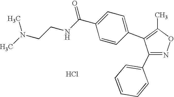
C1(C2=CC=CC=C2)=NOC(C)=C1C1=CC=C(C(NCCN(C)C)=O)C=C1.Cl
